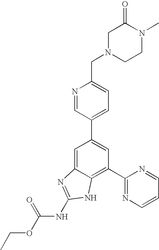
N1=CC(C2=CC(C3=NC=CC=N3)=C3C(=C2)N=C(NC(OCC)=O)N3)=CC=C1CN1CCN(C)C(=O)C1
